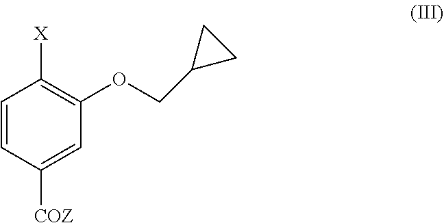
C1=CC([COZ])=CC(OCC2CC2)=C1[X]
